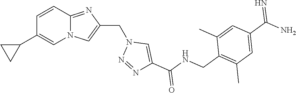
N12C(=NC(CN3N=NC(C(NCC4=C(C)C=C(C(N)=N)C=C4C)=O)=C3)=C1)C=CC(C1CC1)=C2
